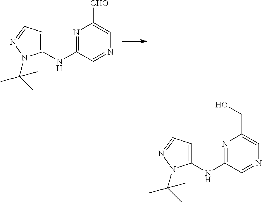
N1=C(NC2=CC=NN2C(C)(C)C)C=NC=C1[CHO].N1=C(NC2=CC=NN2C(C)(C)C)C=NC=C1CO
